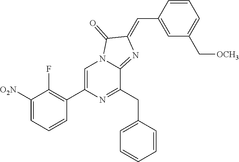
C1([O2N])=CC=CC(C2=CN3C(=NC(=CC4=CC(C[OCH3])=CC=C4)C3=O)C(CC3=CC=CC=C3)=N2)=C1F
